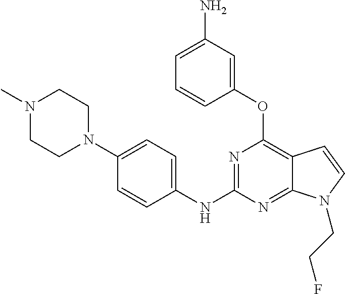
N1=C(NC2=CC=C(N3CCN(C)CC3)C=C2)N=C2C(=C1OC1=CC(N)=CC=C1)C=CN2CCF
